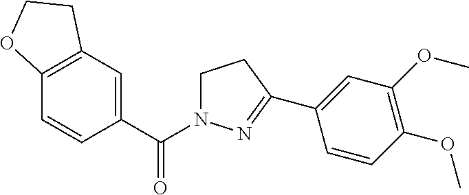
C12=C(C=C(C(=O)N3CCC(C4=CC(OC)=C(OC)C=C4)=N3)C=C1)CCO2
